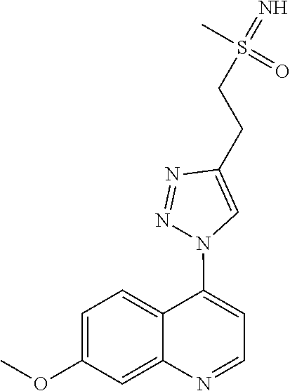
C1=C(OC)C=C2C(=C1)C(N1N=NC(CCS(=N)(C)=O)=C1)=CC=N2
